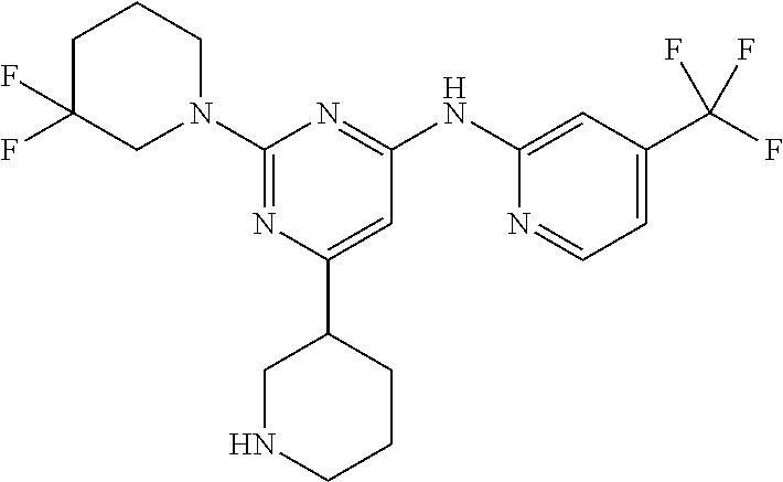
N1=C(N2CCCC(F)(F)C2)N=C(NC2=CC(C(F)(F)F)=CC=N2)C=C1C1CNCCC1
